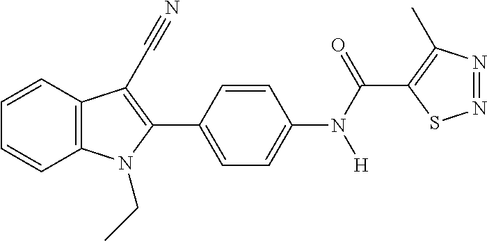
C1=CC=CC2=C1N(CC)C(C1=CC=C(N([H])C(C3=C(C)N=NS3)=O)C=C1)=C2C#N
